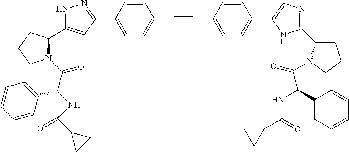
N1C(C2N(C(C(NC(C3CC3)=O)C3=CC=CC=C3)=O)CCC2)=CC(C2=CC=C(C#CC3=CC=C(C4=CN=C(C5CCCN5C(=O)C(C5=CC=CC=C5)NC(C5CC5)=O)N4)C=C3)C=C2)=N1
